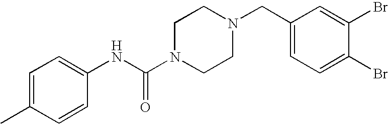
C1=C(C)C=CC(NC(N2CCN(CC3=CC=C(Br)C(Br)=C3)CC2)=O)=C1
